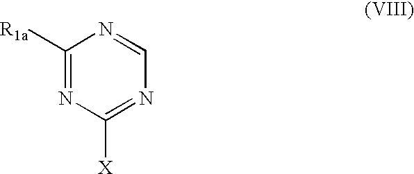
C1([R1a])=NC([X])=NC=N1
